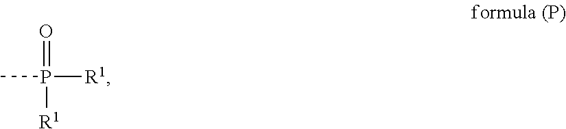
O=P(C)([R1])[R1]
